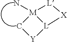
[Y]1[L]2[M](N)(C1)[L][X]2
